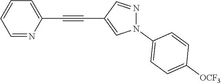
C1=NC(C#CC2=CN(C3=CC=C([OCF3])C=C3)N=C2)=CC=C1
